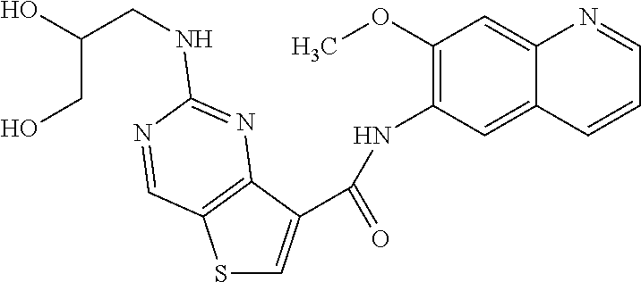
S1C=C(C(NC2=C(OC)C=C3C(=C2)C=CC=N3)=O)C2=C1C=NC(NCC(O)CO)=N2
